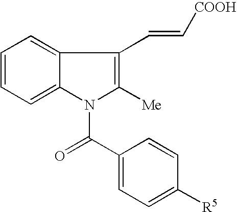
C1=CC=C2C(=C1)C(C=C[COOH])=C([Me])N2C(C1=CC=C([R5])C=C1)=O
